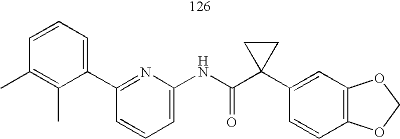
C1(C2=CC=CC(C)=C2C)=NC(NC(C2(C3=CC4=C(C=C3)OCO4)CC2)=O)=CC=C1
